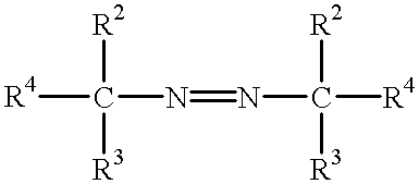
[R4]C(N=NC([R4])([R2])[R3])([R3])[R2]
